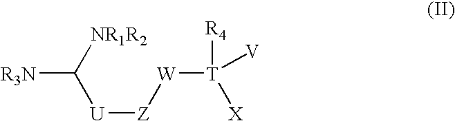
[R3N]C([NR1R2])[U][Z][W][T]([X])([R4])[V]
